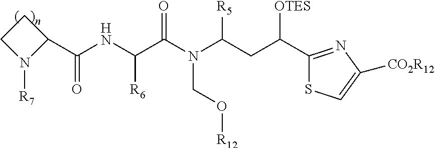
C1CN([R7])C1C(NC(C(N(C(CC(C1=NC([CO2R12])=CS1)[OTES])[R5])CO[R12])=O)[R6])=O
